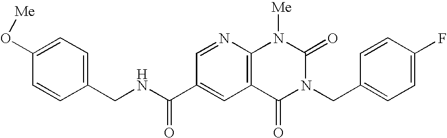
C1(CNC(C2=CC3=C(N=C2)N([Me])C(=O)N(CC2=CC=C(F)C=C2)C3=O)=O)=CC=C(O[Me])C=C1
